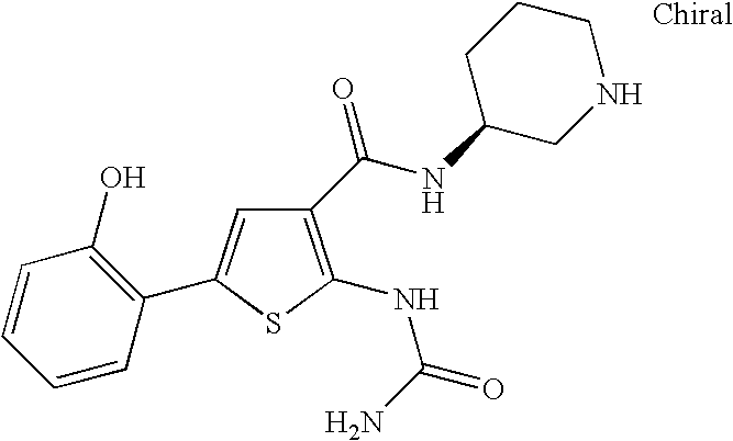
C1(C(NC2CNCCC2)=O)=C(NC(N)=O)SC(C2=C(O)C=CC=C2)=C1
